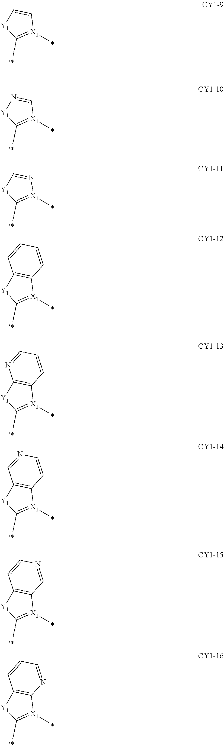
[Y1]1C=C[X1](C)=C1C.[Y1]1N=C[X1](C)=C1C.[Y1]1C=N[X1](C)=C1C.[Y1]1C2=C([X1](C)=C1C)C=CC=C2.[Y1]1C2=C([X1](C)=C1C)C=CC=N2.[Y1]1C2=C([X1](C)=C1C)C=CN=C2.[Y1]1C2=C([X1](C)=C1C)C=NC=C2.[Y1]1C2=C([X1](C)=C1C)N=CC=C2
